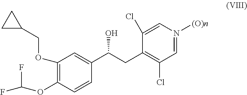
OC(CC1=C(Cl)C=N([(O)n])C=C1Cl)C1=CC(OCC2CC2)=C(OC(F)F)C=C1
